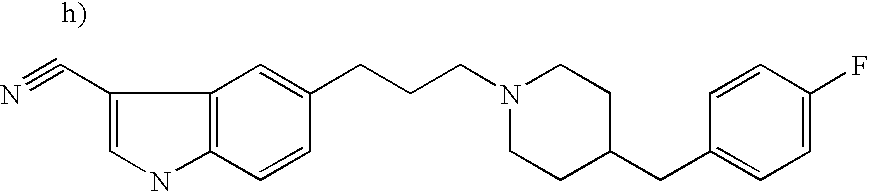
C1(C#N)=CNC2=C1C=C(CCCN1CCC(CC3=CC=C(F)C=C3)CC1)C=C2
